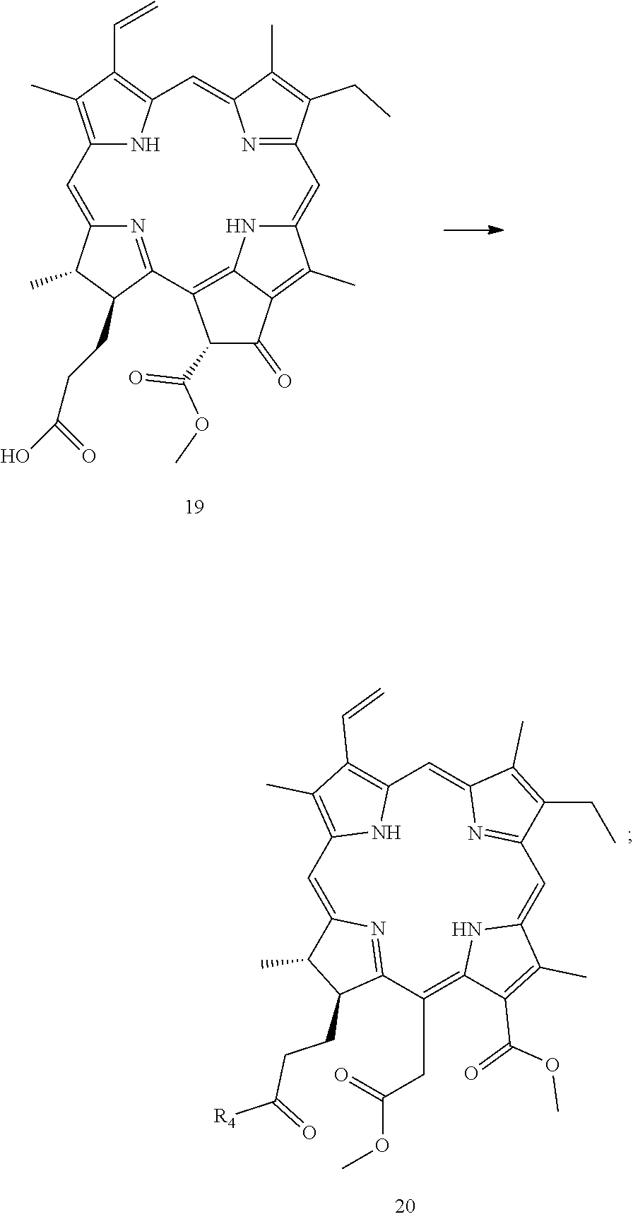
C12=C(C)C(C=C)=C(N1)C=C1N=C(C(CC)=C1C)C=C1NC3=C(C4=NC(=C2)C(C)C4CCC(O)=O)C(C(OC)=O)C(=O)C3=C1C.C1=C2N=C(C(CC(OC)=O)=C3NC(=CC4=NC(=CC5=C(C=C)C(C)=C1N5)C(C)=C4CC)C(C)=C3C(=O)OC)C(CCC(=O)[R4])C2C
